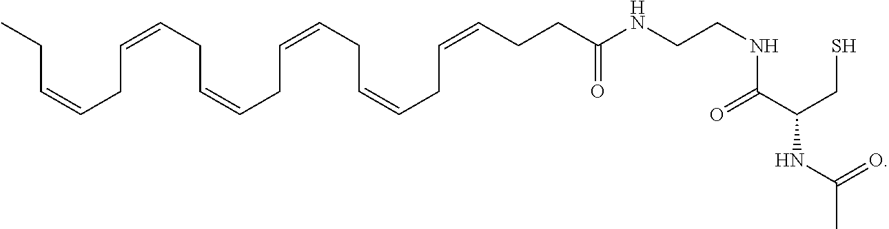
C(CNC(CCC=CCC=CCC=CCC=CCC=CCC=CCC)=O)NC(C(NC(C)=O)CS)=O
